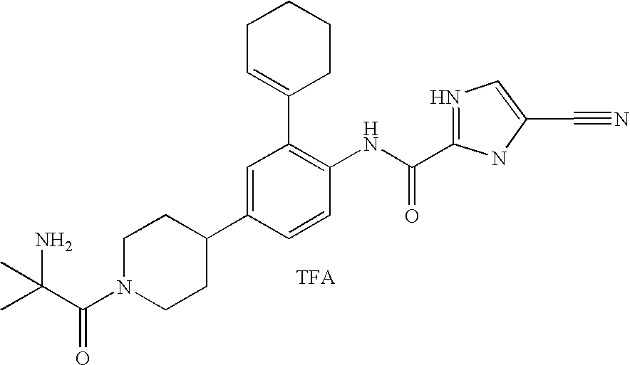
C1=C(C2CCN(C(=O)C(N)(C)C)CC2)C=CC(NC(C2=NC=C(C#N)N2)=O)=C1C1=CCCCC1.[TFA]
